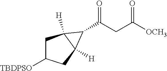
C1C([TBDPSO])CC2([H])C1([H])C2C(CC([OCH3])=O)=O
